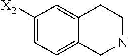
C1([X2])=CC=C2C(=C1)CCNC2
